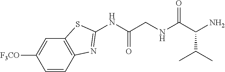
C1(NC(CNC(C(N)C(C)C)=O)=O)=NC2=C(S1)C=C([F3CO])C=C2
